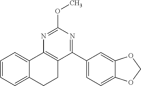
C1=CC=C2C(=C1)C1=C(CC2)C(C2=CC=C3C(=C2)OCO3)=NC(OC)=N1
